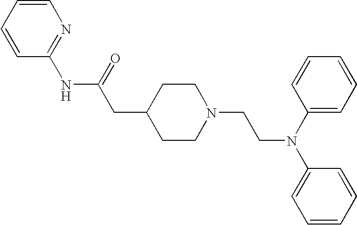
C1=CC=CN=C1NC(CC1CCN(CCN(C2=CC=CC=C2)C2=CC=CC=C2)CC1)=O
